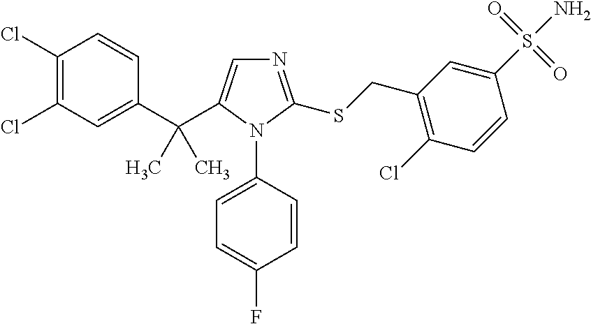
C1(Cl)=C(Cl)C=C(C(C2=CN=C(SCC3=C(Cl)C=CC(S(N)(=O)=O)=C3)N2C2=CC=C(F)C=C2)(C)C)C=C1
